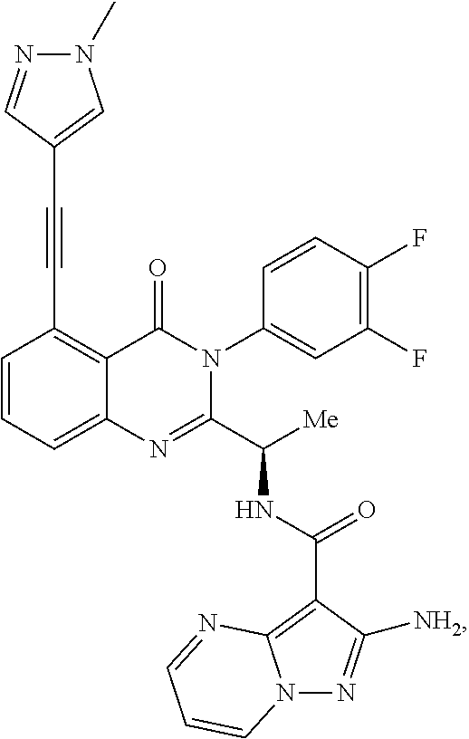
C1(C#CC2=CN(C)N=C2)=C2C(=CC=C1)N=C(C([Me])NC(C1=C3N(N=C1[NH2])C=CC=N3)=O)N(C1=CC(F)=C(F)C=C1)C2=O
